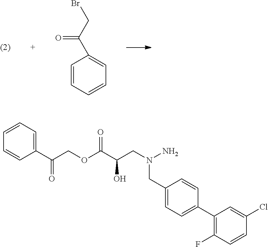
BrCC(C1=CC=CC=C1)=O.O(C(C(CN(N)CC1=CC=C(C2=C(F)C=CC(Cl)=C2)C=C1)O)=O)CC(C1=CC=CC=C1)=O
